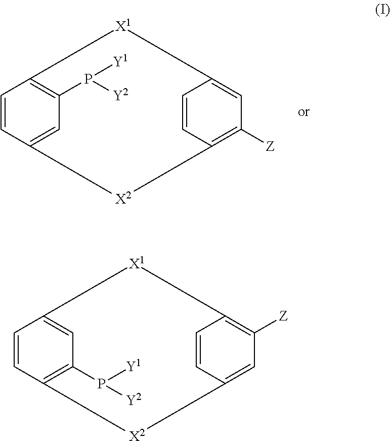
C1=CC2=CC(P([Y2])[Y1])=C1[X1]C1=CC([Z])=C(C=C1)[X2]2.C1=CC2=C(P([Y2])[Y1])C=C1[X1]C1=C([Z])C=C(C=C1)[X2]2
